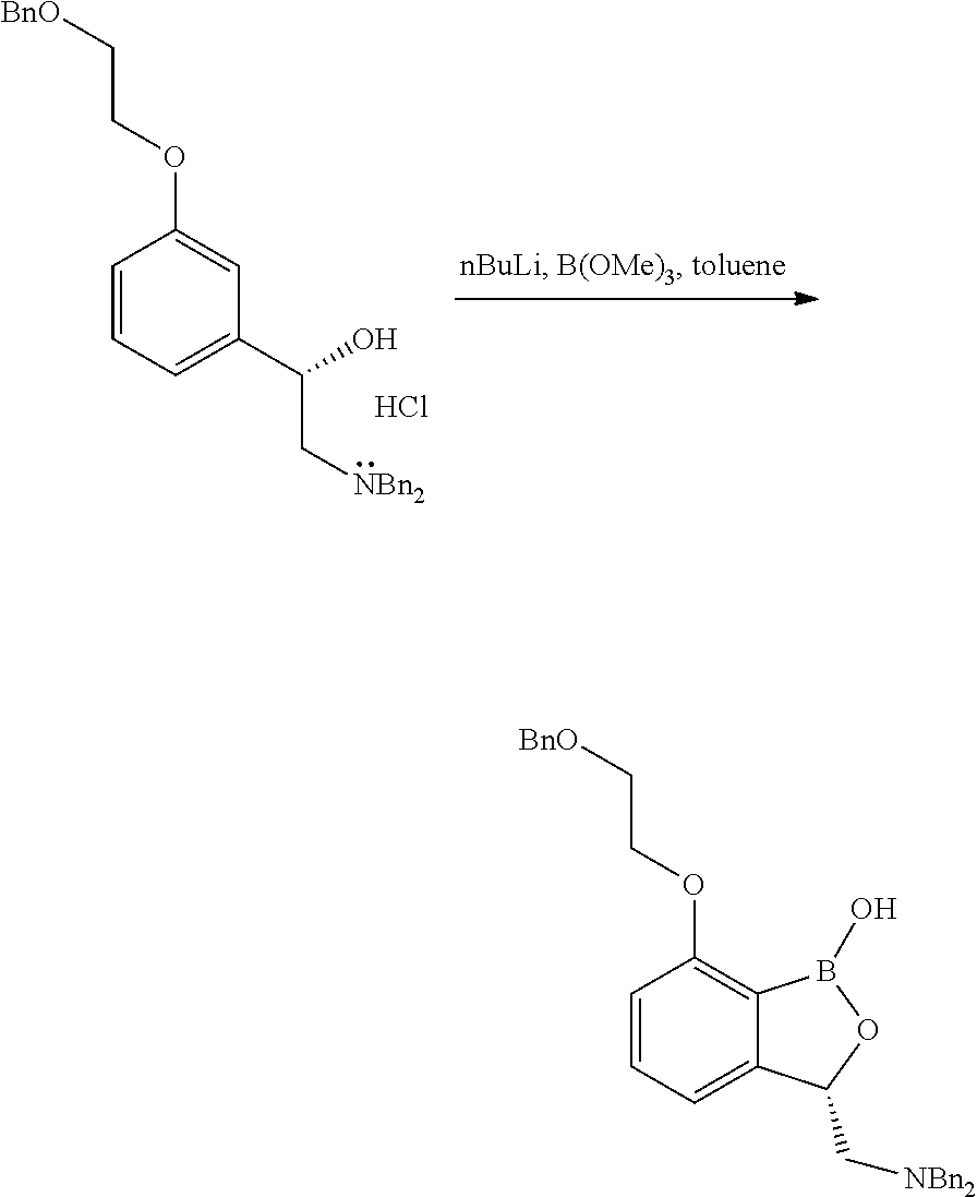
C1=CC=C(C(O)C[NBn2])C=C1OCC[BnO].Cl.C1=CC=C2C(=C1OCC[BnO])B(O)OC2C[NBn2]
